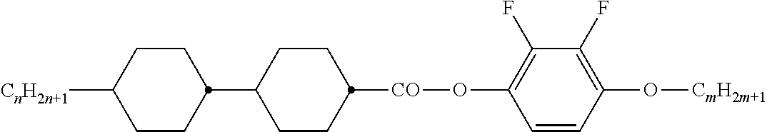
C1CC(C2CCC([CO]OC3=C(F)C(F)=C(O[CmH2m+1])C=C3)CC2)CCC1[CnH2n+1]
